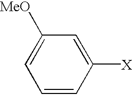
C1=CC([X])=CC([MeO])=C1
